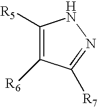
C1([R5])=C([R6])C([R7])=NN1
